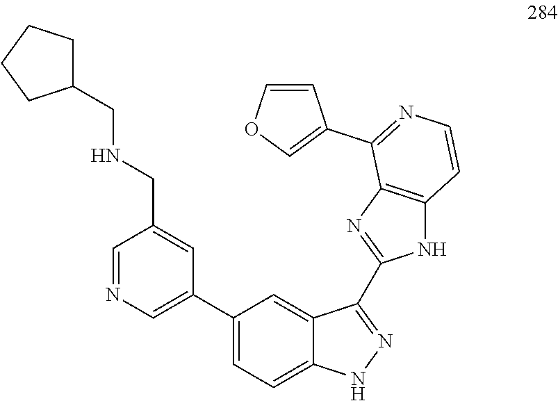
C1=NC=C(C2=CC=C3C(=C2)C(C2=NC4=C(N2)C=CN=C4C2=COC=C2)=NN3)C=C1CNCC1CCCC1
